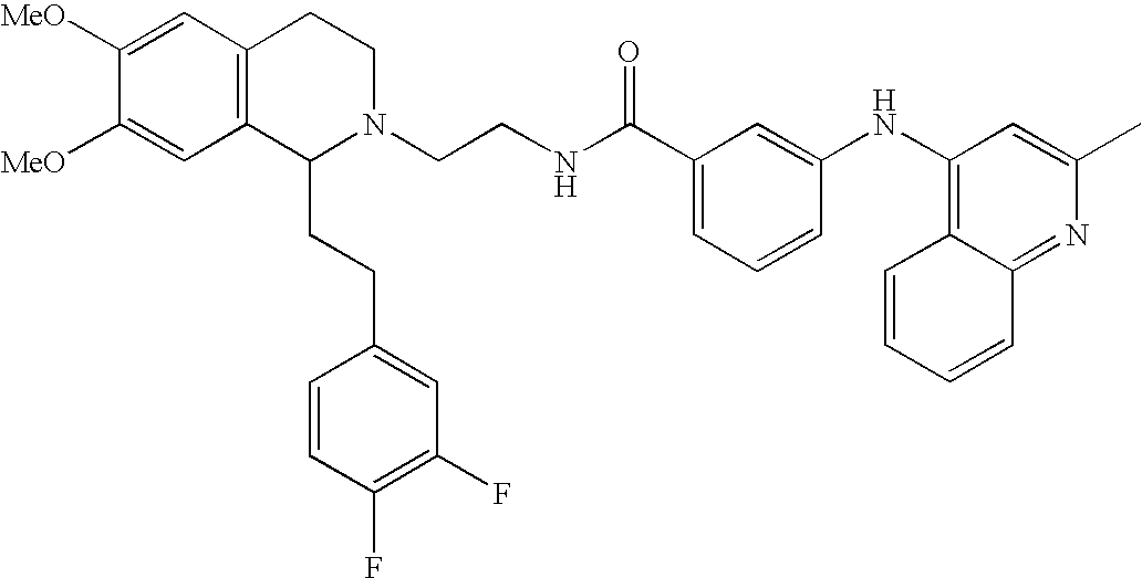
C12=C(C=C([MeO])C([MeO])=C1)CCN(CCNC(C1=CC=CC(NC3=C4C(=NC(C)=C3)C=CC=C4)=C1)=O)C2CCC1=CC(F)=C(F)C=C1
